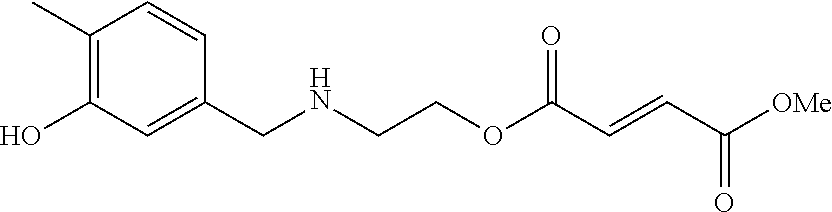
C(NCCOC(C=CC([OMe])=O)=O)C1=CC(O)=C(C)C=C1
